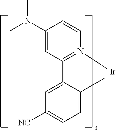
C1(N(C)C)=CC(C2=CC([NC])=CC=C2C)=N([Ir])C=C1
